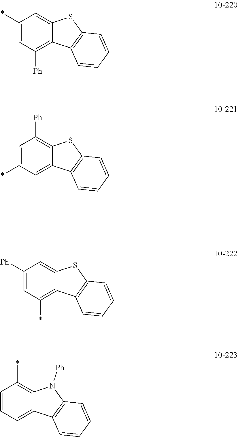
C1([Ph])=CC(*)=C2C(=C1)SC1=C2C=CC=C1.C1=CC=C2C(=C1*)N([Ph])C1=C2C=CC=C1.C1(*)=CC([Ph])=C2C(=C1)SC1=C2C=CC=C1.C1=C(*)C=C2C(=C1[Ph])SC1=C2C=CC=C1
